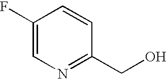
C1(F)=CN=C(CO)C=C1
